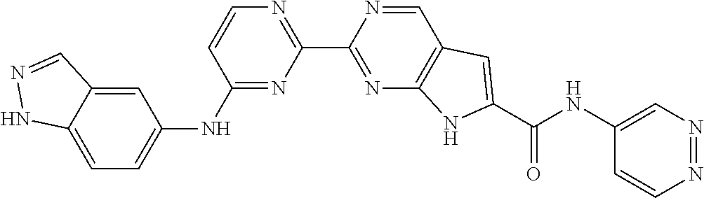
C1=C2C(=CC(NC3=NC(C4=NC5=C(C=N4)C=C(C(NC4=CN=NC=C4)=O)N5)=NC=C3)=C1)C=NN2
